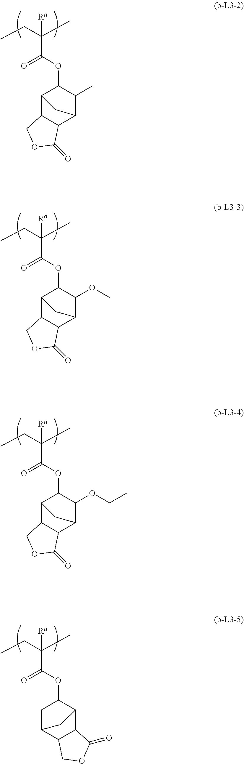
C(C(OC1C2C3C(C(C1C)C2)C(=O)OC3)=O)(CC)(C)[Ra].C(C(OC1C2C3C(C(C1OC)C2)C(=O)OC3)=O)(CC)(C)[Ra].C(C(OC1C2C3C(C(C1OCC)C2)C(=O)OC3)=O)(CC)(C)[Ra].C(C(OC1CC2C3C(C1C2)C(=O)OC3)=O)(CC)(C)[Ra]
